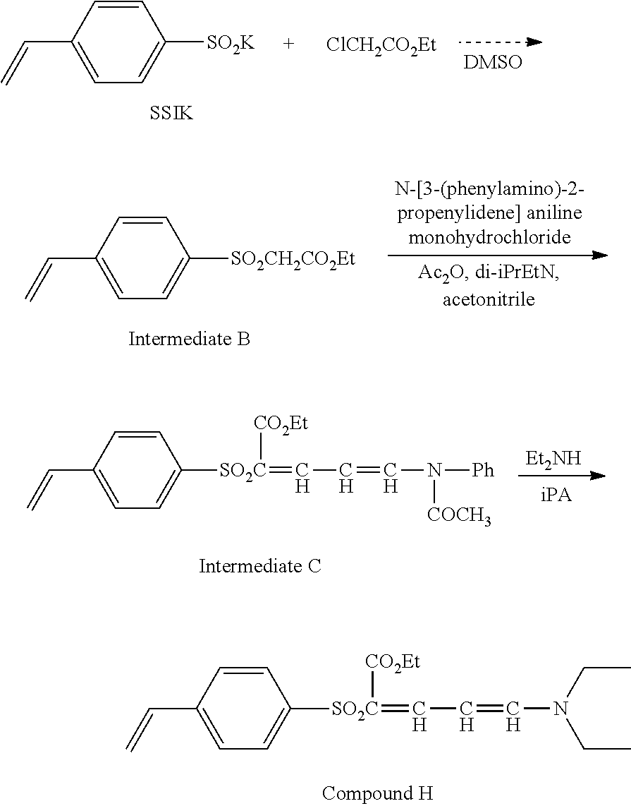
C1=C([SO2K])C=CC(C=C)=C1.[SSIK].[ClCH2CO2Et].C1=C([SO2CH2CO2Et])C=CC(C=C)=C1.C1=C([SO2C](=CC=CN([Ph])[COCH3])[CO2Et])C=CC(C=C)=C1.[Et2NH].C1=C([SO2C](=CC=CN(CC)CC)[CO2Et])C=CC(C=C)=C1
